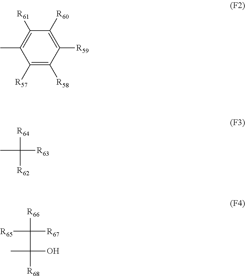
C1([R57])=C([R58])C([R59])=C([R60])C([R61])=C1C.[R64]C([R62])([R63])C.[R66]C(C([R68])(O)C)([R67])[R65]
